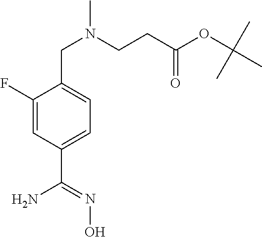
C1(F)=CC(C(=NO)N)=CC=C1CN(CCC(OC(C)(C)C)=O)C
